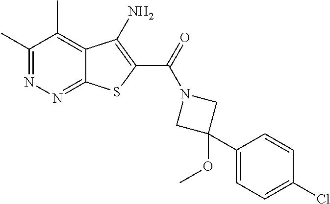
C1(C)=NN=C2C(=C1C)C(N)=C(C(=O)N1CC(C3=CC=C(Cl)C=C3)(OC)C1)S2
